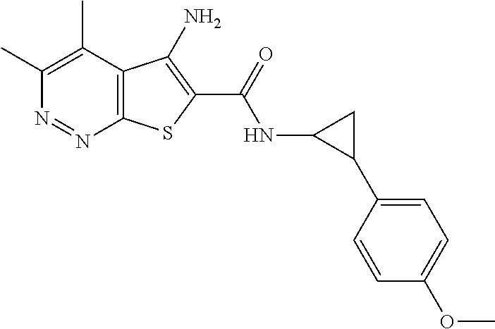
C1(C)=C(C)C2=C(N=N1)SC(C(=O)NC1C(C3=CC=C(OC)C=C3)C1)=C2N
